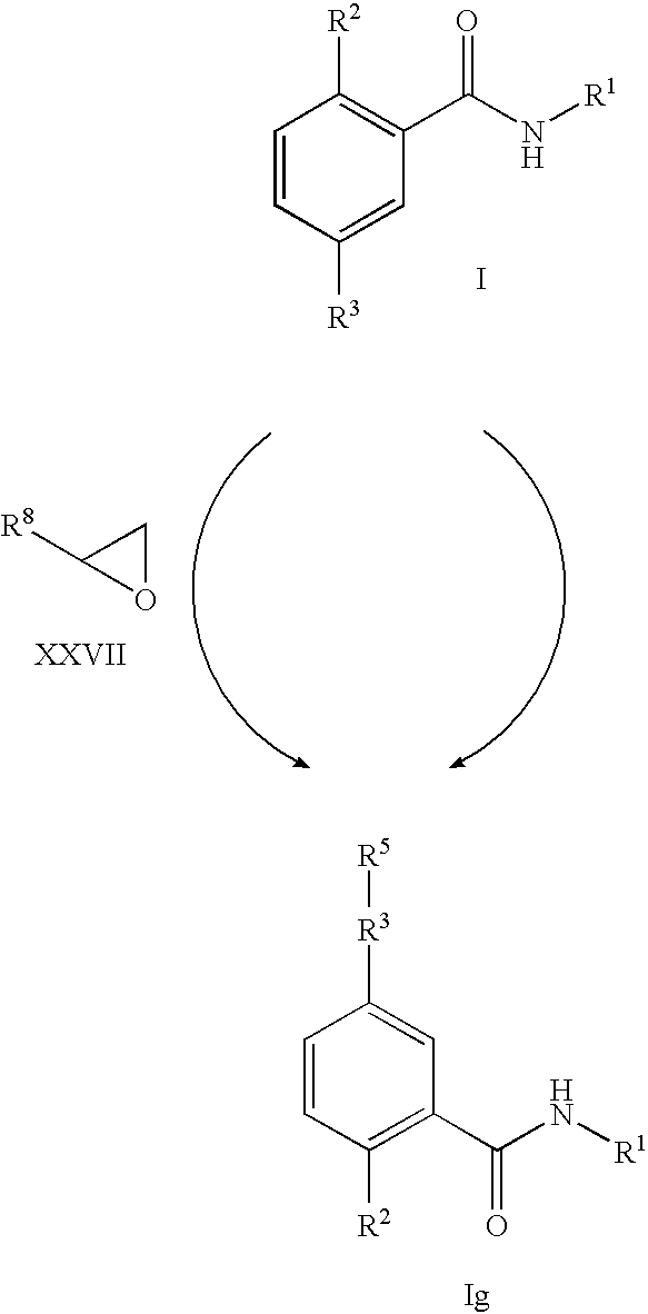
I.C1=CC([R2])=C(C(=O)N[R1])C=C1[R3].C1([R8])OC1.[Ig].C1=CC([R2])=C(C(=O)N[R1])C=C1[R3][R5]
